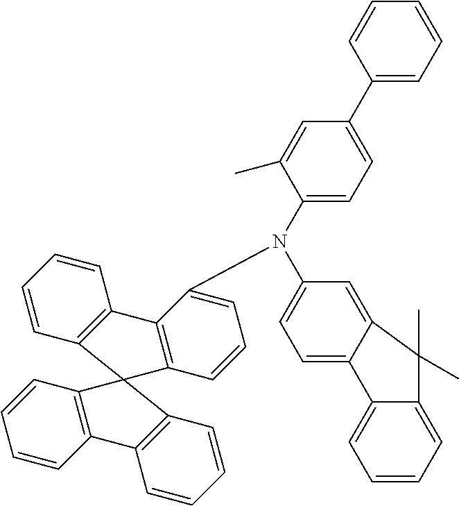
C1=CC2=C(C=C1)C1=C(C=CC=C1N(C1=CC=C3C(=C1)C(C)(C)C1=CC=CC=C31)C1=CC=C(C3=CC=CC=C3)C=C1C)C21C2=C(C=CC=C2)C2=C1C=CC=C2
